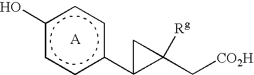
c1(C2C(C[CO2H])([Rg])C2)ccc(O)cc1
